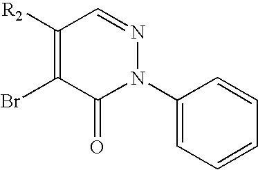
C1([R2])=C(Br)C(=O)N(C2=CC=CC=C2)N=C1
